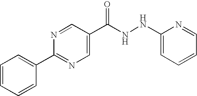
N1=CC(C(NNC2=CC=CC=N2)=O)=CN=C1C1=CC=CC=C1
